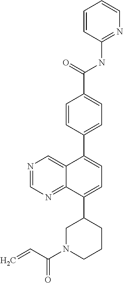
C=CC(N1CCCC(C2=CC=C(C3=CC=C(C(=O)NC4=NC=CC=C4)C=C3)C3=CN=CN=C23)C1)=O
